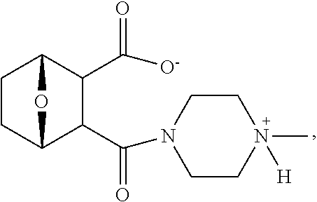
C1CC2C(C(=O)N3CCN(C)([H])CC3)C(C([O-])=O)C1O2
